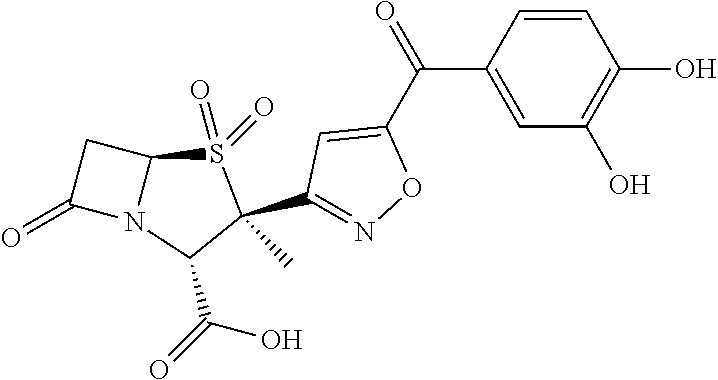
C1C(=O)N2C1S(=O)(=O)C(C)(C1=NOC(C(C3=CC(O)=C(O)C=C3)=O)=C1)C2C(=O)O
